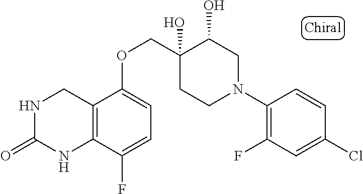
N1CC2=C(C(F)=CC=C2OCC2(O)C(O)CN(C3=C(F)C=C(Cl)C=C3)CC2)NC1=O
